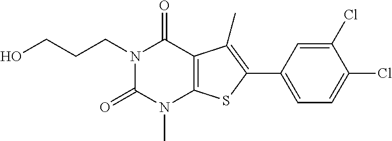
N1(CCCO)C(=O)N(C)C2=C(C1=O)C(C)=C(C1=CC=C(Cl)C(Cl)=C1)S2
